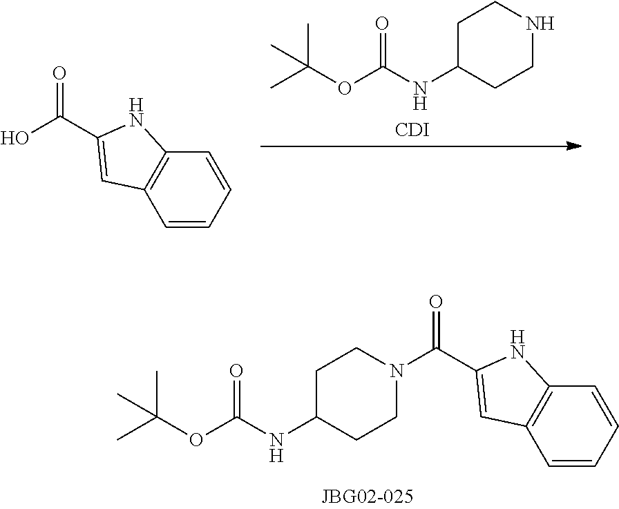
C1C(NC(=O)OC(C)(C)C)CCNC1.[CDI].C1=CC=CC2=C1C=C(C(=O)O)N2.C1=CC=CC2=C1C=C(C(=O)N1CCC(NC(=O)OC(C)(C)C)CC1)N2
